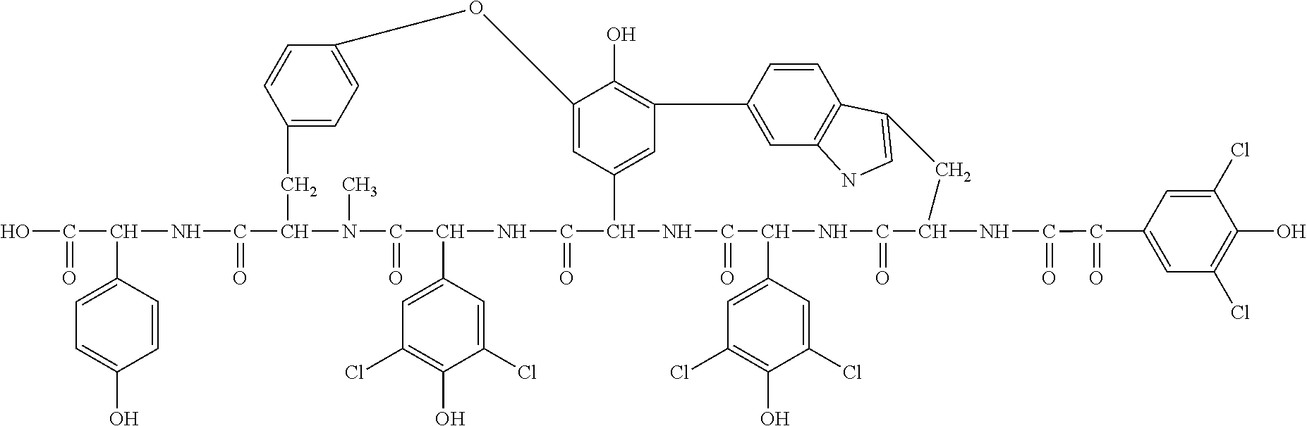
OC(C(NC(C1N(C)C(=O)C(C2=CC(Cl)=C(O)C(Cl)=C2)NC(=O)C2NC(=O)C(C3=CC(Cl)=C(O)C(Cl)=C3)NC(=O)C(NC(C(C3=CC(Cl)=C(O)C(Cl)=C3)=O)=O)CC3=CNC4=C3C=CC(=C4)C3=C(O)C(=CC2=C3)OC2=CC=C(C1)C=C2)=O)C1=CC=C(O)C=C1)=O
